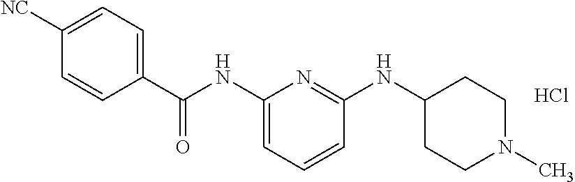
C1(C(NC2=CC=CC(NC3CCN(C)CC3)=N2)=O)=CC=C([NC])C=C1.Cl
